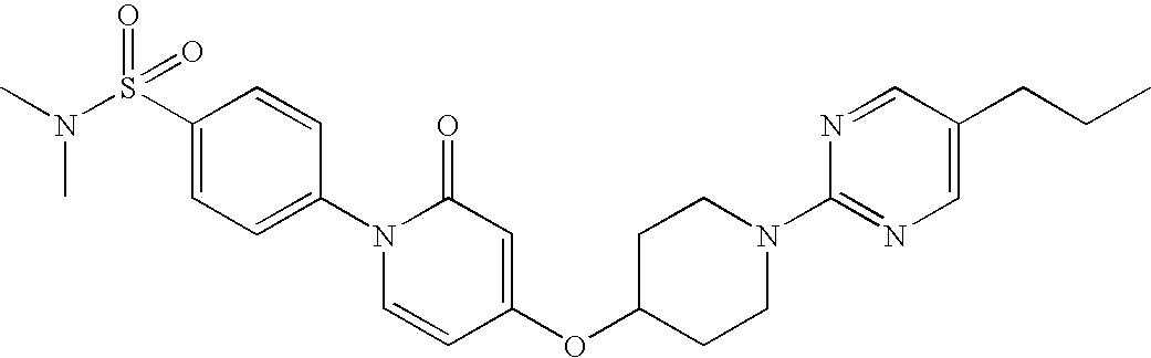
C1(S(N(C)C)(=O)=O)=CC=C(N2C=CC(OC3CCN(C4=NC=C(CCC)C=N4)CC3)=CC2=O)C=C1
